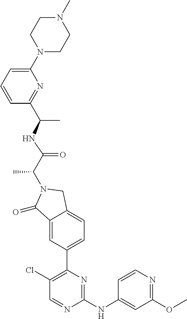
C1(=O)C2=CC(C3=C(Cl)C=NC(NC4=CC(OC)=NC=C4)=N3)=CC=C2CN1C(C(=O)NC(C1=NC(N2CCN(C)CC2)=CC=C1)C)C
